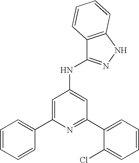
N1=C(C2=CC=CC=C2Cl)C=C(NC2=NNC3=C2C=CC=C3)C=C1C1=CC=CC=C1
